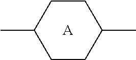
C1(C)CCC(C)CC1.[A]
